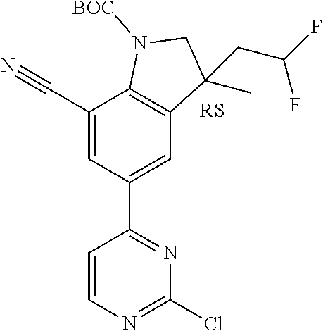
C1(C#N)=CC(C2=NC(Cl)=NC=C2)=CC2=C1N([BOC])CC2(CC(F)F)C
